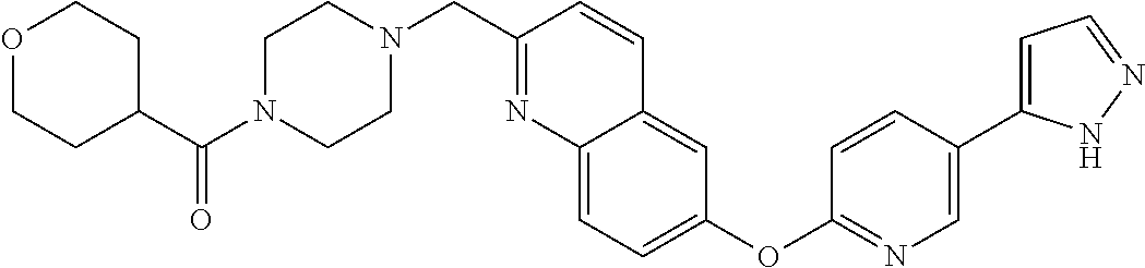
C1(C(N2CCN(CC3=NC4=CC=C(OC5=NC=C(C6=CC=NN6)C=C5)C=C4C=C3)CC2)=O)CCOCC1
